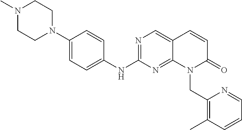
N1(C)CCN(C2=CC=C(NC3=NC=C4C(=N3)N(CC3=C(C)C=CC=N3)C(=O)C=C4)C=C2)CC1
